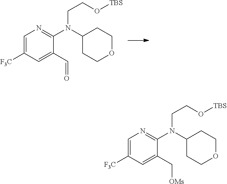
C1=C([F3C])C=C(C=O)C(N(CCO[TBS])C2CCOCC2)=N1.C1=C([F3C])C=C(C[OMs])C(N(CCO[TBS])C2CCOCC2)=N1
